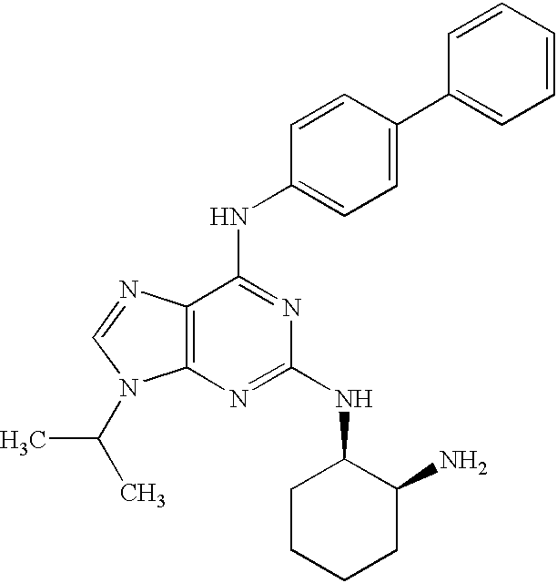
C12=C(N=CN1C(C)C)C(NC1=CC=C(C3=CC=CC=C3)C=C1)=NC(NC1CCCCC1N)=N2
